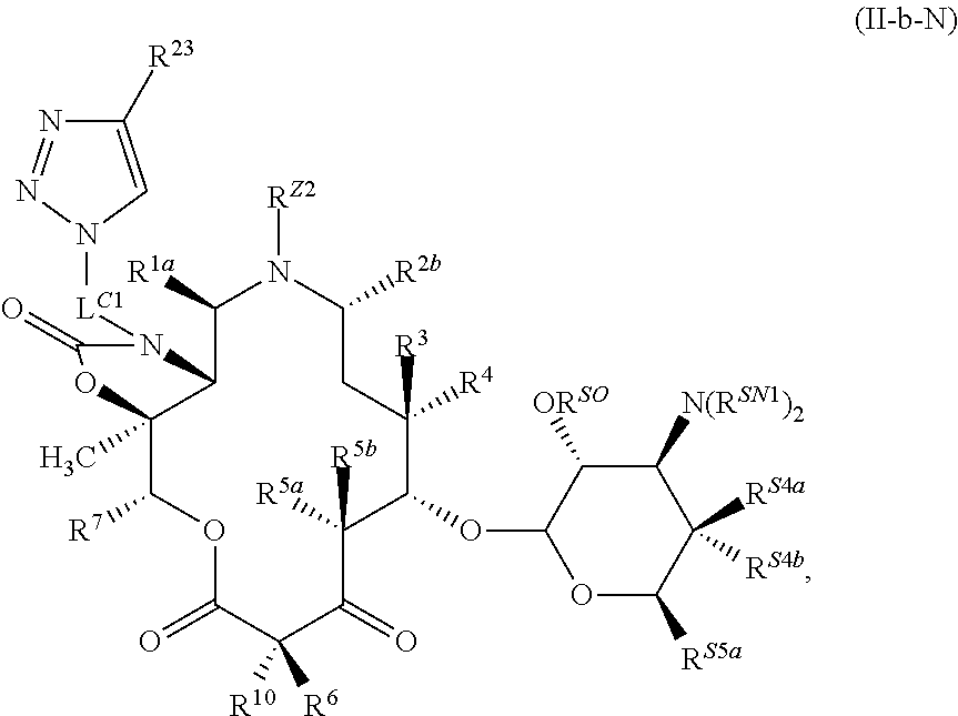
C1([R23])=CN([LC1]N2C3C(C)(C([R7])OC(=O)C([R10])([R6])C(=O)C([R5a])([R5b])C(OC4OC([RS5a])C([RS4b])([RS4a])C([N(RSN1)2])C4[ORSO])C([R4])([R3])CC([R2b])N([RZ2])C3[R1a])OC2=O)N=N1
